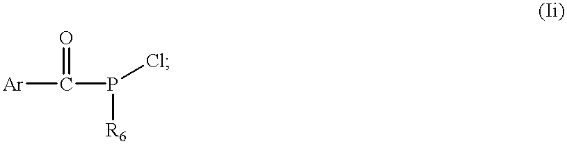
[Ar]C(P([R6])Cl)=O
